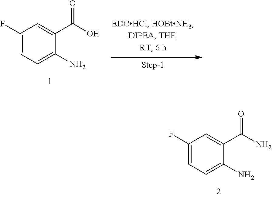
NC1=CC=C(F)C=C1C(O)=O.NC1=CC=C(F)C=C1C(N)=O
